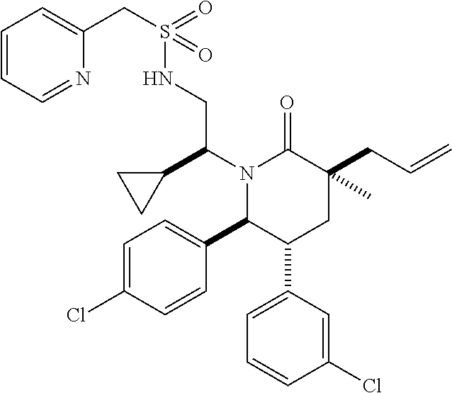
C1=C(Cl)C=CC(C2C(C3=CC=CC(Cl)=C3)CC(C)(CC=C)C(=O)N2C(C2CC2)CNS(CC2=CC=CC=N2)(=O)=O)=C1
